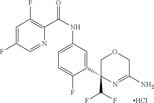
C1=C(F)C=NC(C(NC2=CC=C(F)C(C3(C(F)F)COCC(N)=N3)=C2)=O)=C1F.Cl
